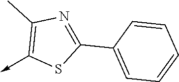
C1(->C)=C(C)N=C(C2=CC=CC=C2)S1
